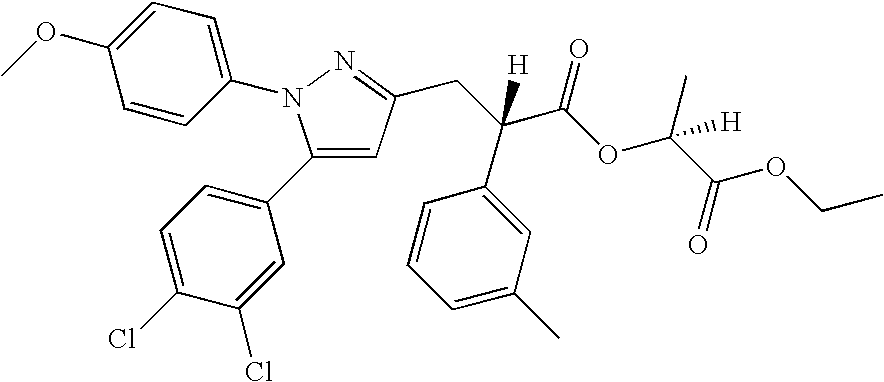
C1(C2=CC=C(Cl)C(Cl)=C2)=CC(CC(C(OC(C(OCC)=O)(C)[H])=O)(C2=CC(C)=CC=C2)[H])=NN1C1=CC=C(OC)C=C1
